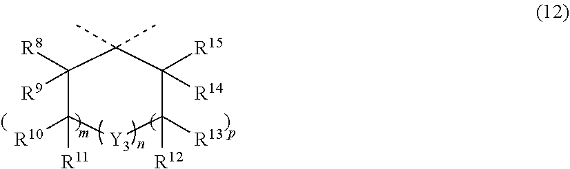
C1([R8])([R9])C([R11])([R10])[Y3]C([R12])([R13])C([R15])([R14])C1(C)C
